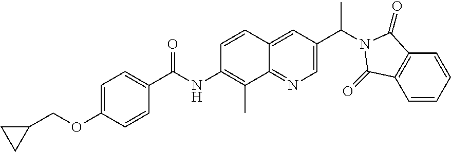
C1=CC2=CC(C(N3C(=O)C4=C(C=CC=C4)C3=O)C)=CN=C2C(C)=C1NC(C1=CC=C(OCC2CC2)C=C1)=O
